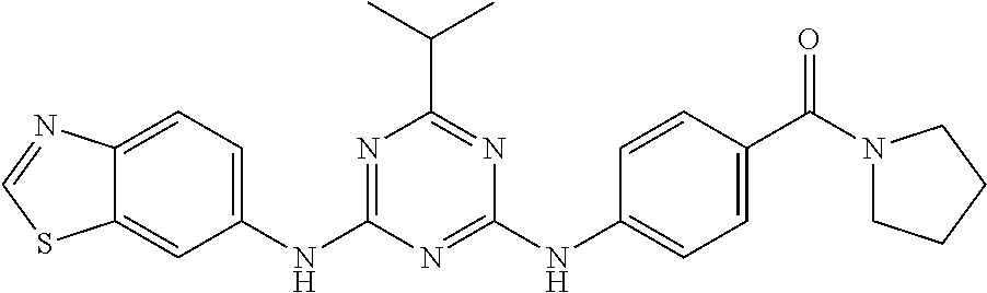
C1=C(NC2=NC(C(C)C)=NC(NC3=CC=C(C(N4CCCC4)=O)C=C3)=N2)C=C2C(=C1)N=CS2
